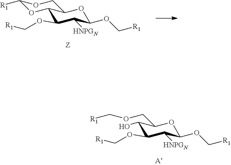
C1(OC[R1])OC2C(C(OC[R1])C1[HNPGN])OC([R1])OC2.C1(OC[R1])OC(COC[R1])C(O)C(OC[R1])C1[HNPGN]
